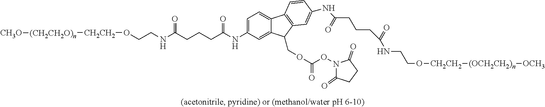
C1=C(NC(=O)CCCC(=O)NCCO[CH2CH2][(CH2CH2O)n][CH3O])C=C2C(=C1)C1=C(C2COC(ON2C(=O)CCC2=O)=O)C=C(NC(=O)CCCC(=O)NCCO[CH2CH2][(OCH2CH2)n][OCH3])C=C1
